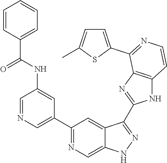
C1=NC=C(C2=NC=C3C(=C2)C(C2=NC4=C(N2)C=CN=C4C2=CC=C(C)S2)=NN3)C=C1NC(C1=CC=CC=C1)=O
